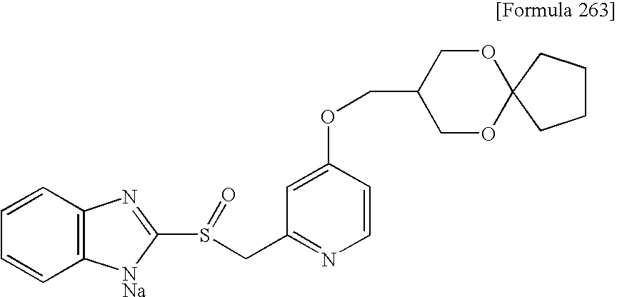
C1=CC=CC2=C1N=C(S(CC1=NC=CC(OCC3COC4(OC3)CCCC4)=C1)=O)[NNa]2
